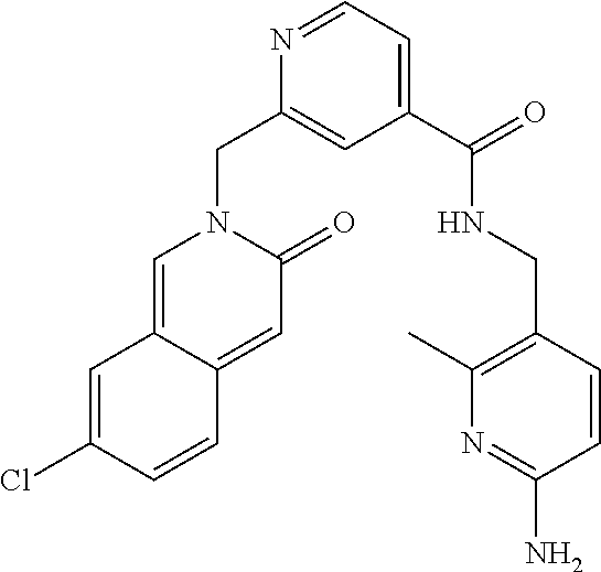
C12=CN(CC3=CC(C(=O)NCC4=C(C)N=C(N)C=C4)=CC=N3)C(=O)C=C1C=CC(Cl)=C2
